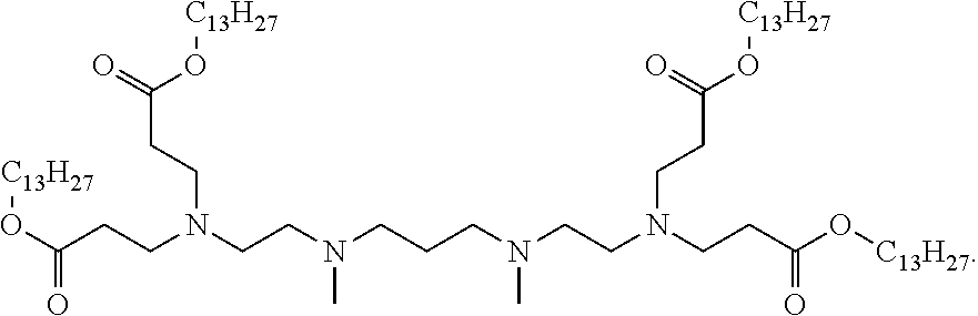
O(C(CCN(CCN(CCCN(CCN(CCC(O[C13H27])=O)CCC(O[C13H27])=O)C)C)CCC(O[C13H27])=O)=O)[C13H27]
